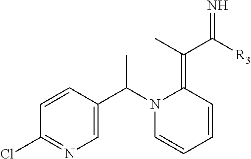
C1=CC(C(N2C=CC=CC2=C(C([R3])=N)C)C)=CN=C1Cl
